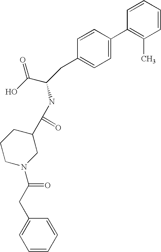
C1=CC=CC(C)=C1C1=CC=C(CC(C(O)=O)NC(C2CCCN(C(=O)CC3=CC=CC=C3)C2)=O)C=C1
